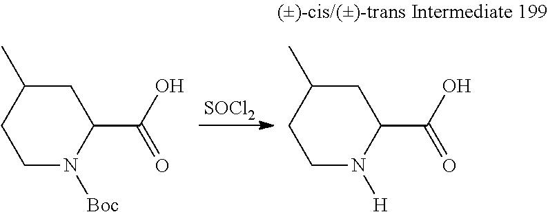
C1C(C)CCN([Boc])C1C(=O)O.C1C(C)CCN([H])C1C(=O)O.[SOCl2]
